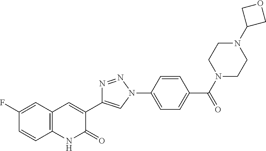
C12=C(C=C(F)C=C1)C=C(C1=CN(C3=CC=C(C(=O)N4CCN(C5COC5)CC4)C=C3)N=N1)C(=O)N2
